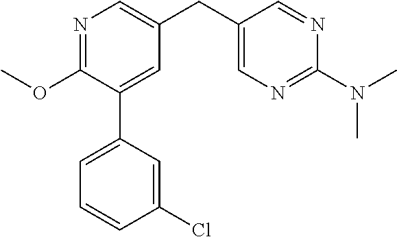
N1=C(OC)C(C2=CC=CC(Cl)=C2)=CC(CC2=CN=C(N(C)C)N=C2)=C1
